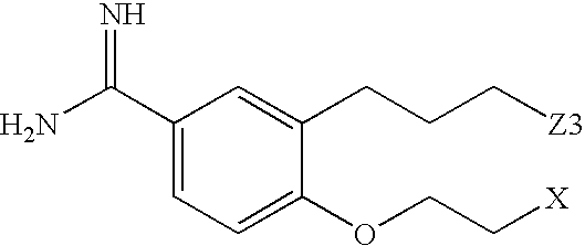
C1(C(N)=N)=CC=C(OCC[X])C(CCC[Z3])=C1
